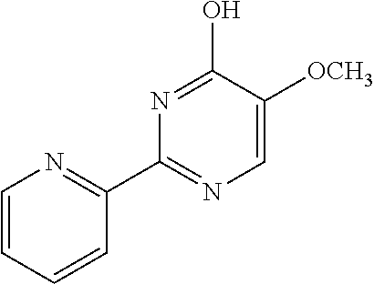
C1=C([OCH3])C(O)=NC(C2=NC=CC=C2)=N1
